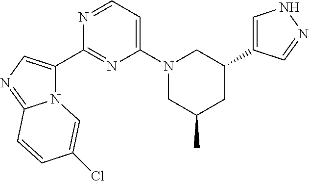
N12C(C3=NC(N4CC(C)CC(C5=CNN=C5)C4)=CC=N3)=CN=C1C=CC(Cl)=C2
